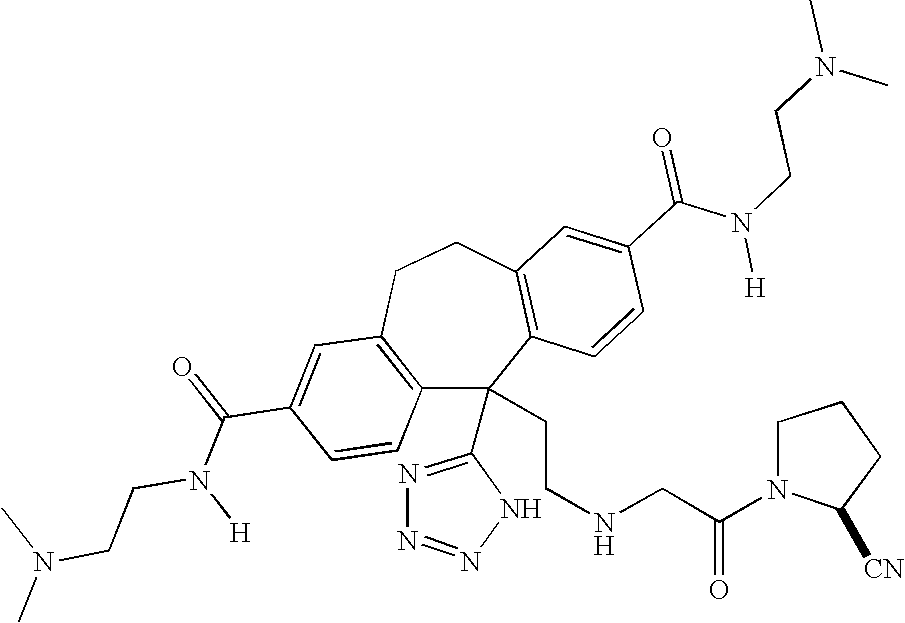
N(C(=O)C1=CC2=C(C=C1)C(C1=NN=NN1)(CCNCC(N1C([CN])CCC1)=O)C1=C(CC2)C=C(C(N([H])CCN(C)C)=O)C=C1)(CCN(C)C)[H]
